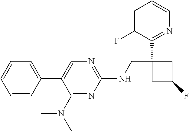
C1(C2=CN=C(NCC3(C4=NC=CC=C4F)CC(F)C3)N=C2N(C)C)=CC=CC=C1
